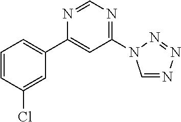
N1=CN=C(N2C=NN=N2)C=C1C1=CC=CC(Cl)=C1
